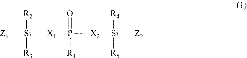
[Z1][Si]([R2])([R3])[X1]P(=O)([R1])[X2][Si]([R4])([R5])[Z2]
